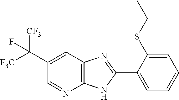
C1(C([F3C])([CF3])F)=CC2=C(N=C1)NC(C1=CC=CC=C1SCC)=N2
